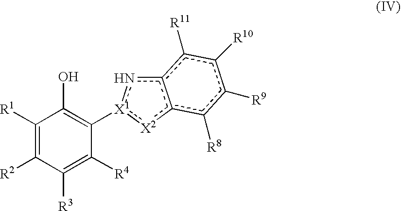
C1([R1])=C([R2])C([R3])=C([R4])C([X1]2nc3c([X2]:2)c([R8])c([R9])c([R10])c3[R11])=C1O
